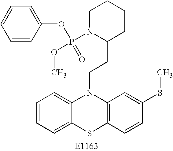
C1=CC=C2C(=C1)N(CCC1CCCCN1P(OC)(=O)OC1=CC=CC=C1)C1=C(S2)C=CC(SC)=C1
